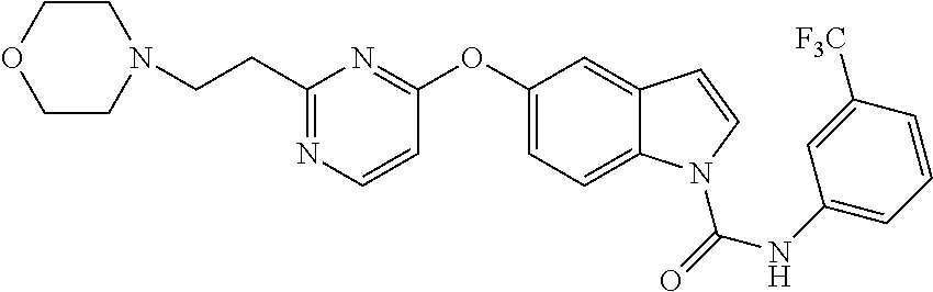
O(C1=CC=C2C(=C1)C=CN2C(NC1=CC=CC([F3C])=C1)=O)C1=NC(CCN2CCOCC2)=NC=C1
